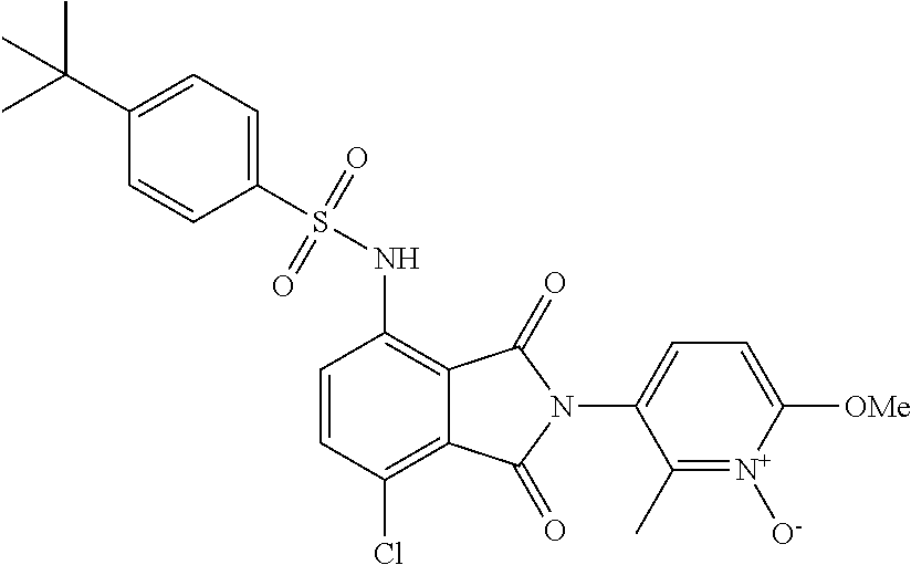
C1(S(NC2=C3C(=C(Cl)C=C2)C(=O)N(C2=CC=C([OMe])[N+]([O-])=C2C)C3=O)(=O)=O)=CC=C(C(C)(C)C)C=C1
